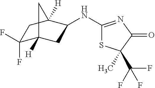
C1(F)(F)C2([H])CC(NC3=NC(=O)C(C)(C(F)(F)F)S3)C([H])(C1)C2
